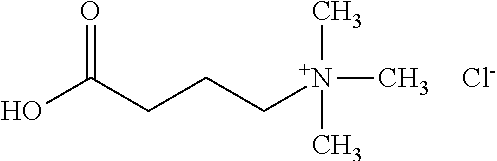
OC(CCC[N+](C)(C)C)=O.[Cl-]
